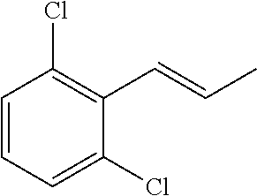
C1=CC=C(Cl)C(C=CC)=C1Cl
